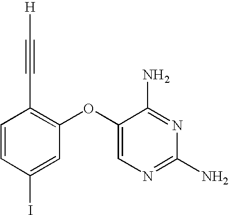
C1=CC(I)=CC(OC2=CN=C(N)N=C2N)=C1C#C[H]
